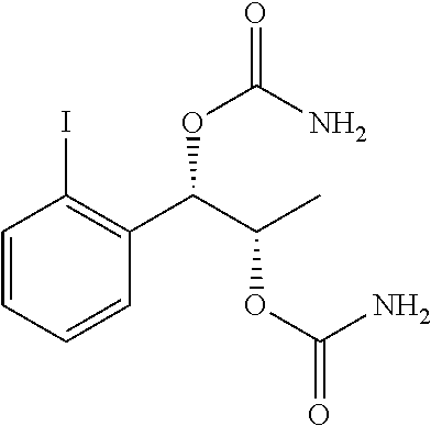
C1=CC=CC(C(C(C)OC(=O)N)OC(=O)N)=C1I
